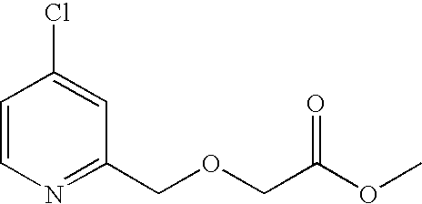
C1=CN=C(COCC(OC)=O)C=C1Cl
